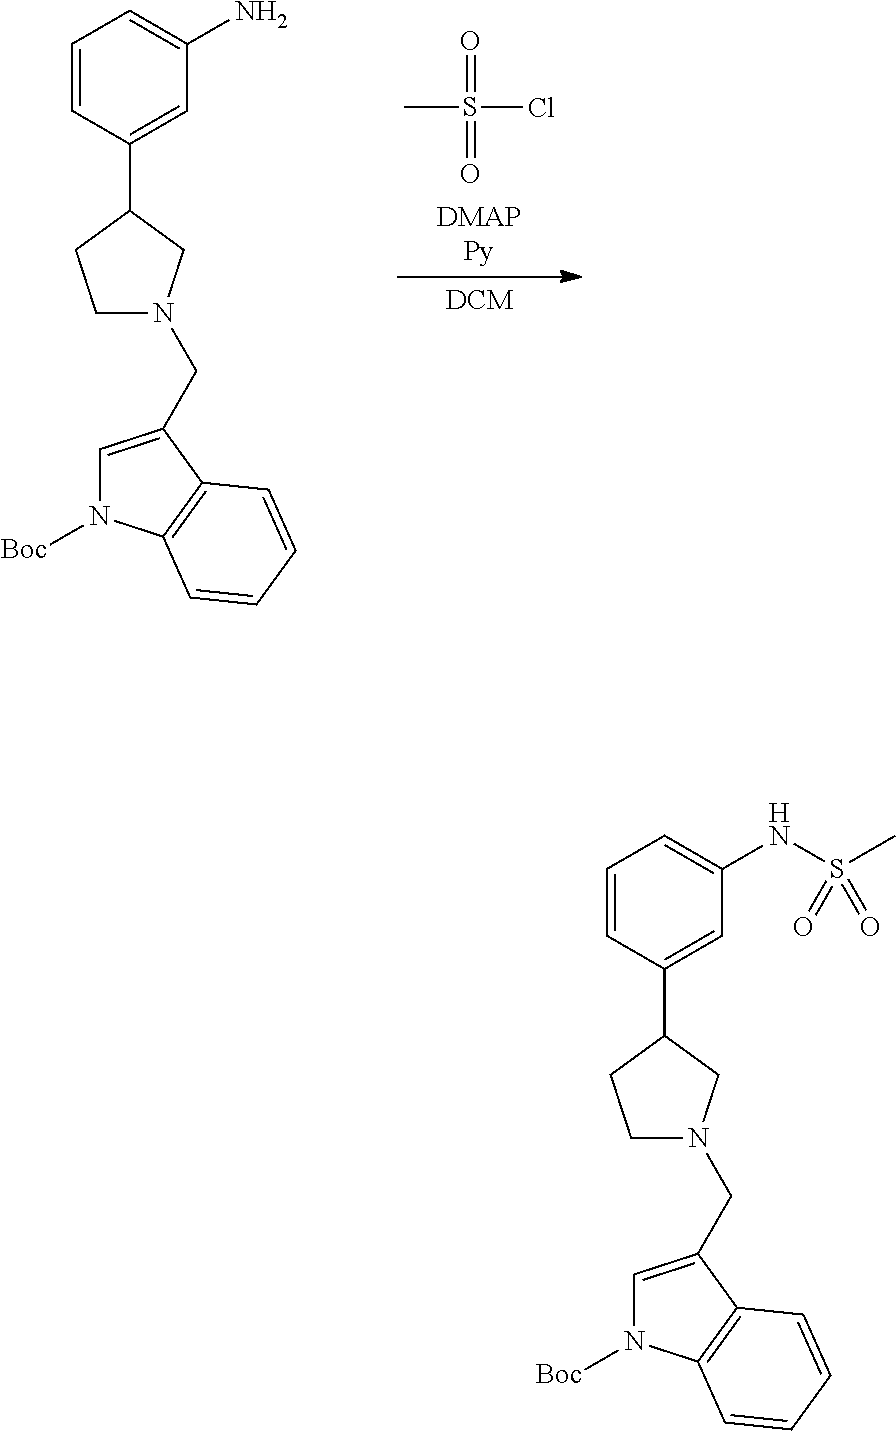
CS(Cl)(=O)=O.C1=CC(C2CCN(CC3=CN([Boc])C4=C3C=CC=C4)C2)=CC(N)=C1.C1=CC(C2CCN(CC3=CN([Boc])C4=C3C=CC=C4)C2)=CC(NS(=O)(C)=O)=C1
